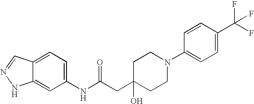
C1(NC(CC2(O)CCN(C3=CC=C(C(F)(F)F)C=C3)CC2)=O)=CC=C2C(=C1)NN=C2
